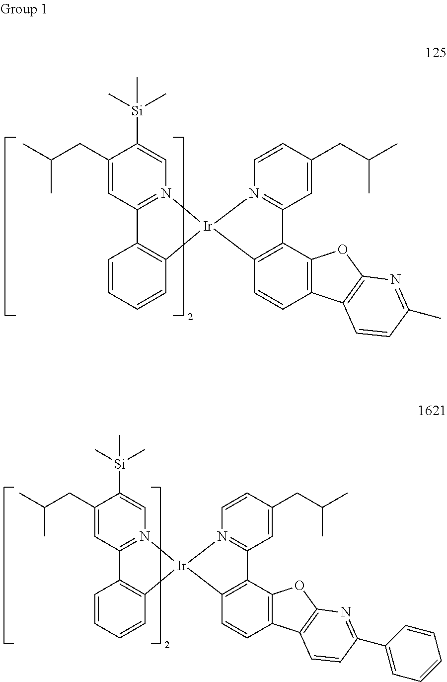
C1(CC(C)C)=CC2=N(C=C1[Si](C)(C)C)[Ir]1(C3=C2C=CC=C3)N2=C(C=C(CC(C)C)C=C2)C2=C1C=CC1=C2OC2=C1C=CC(C)=N2.C1(CC(C)C)=CC2=N(C=C1[Si](C)(C)C)[Ir]1(C3=C2C=CC=C3)N2=C(C=C(CC(C)C)C=C2)C2=C1C=CC1=C2OC2=C1C=CC(C1=CC=CC=C1)=N2
